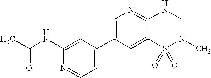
CC(NC1=CC(C2=CN=C3C(=C2)S(=O)(=O)N(C)CN3)=CC=N1)=O
